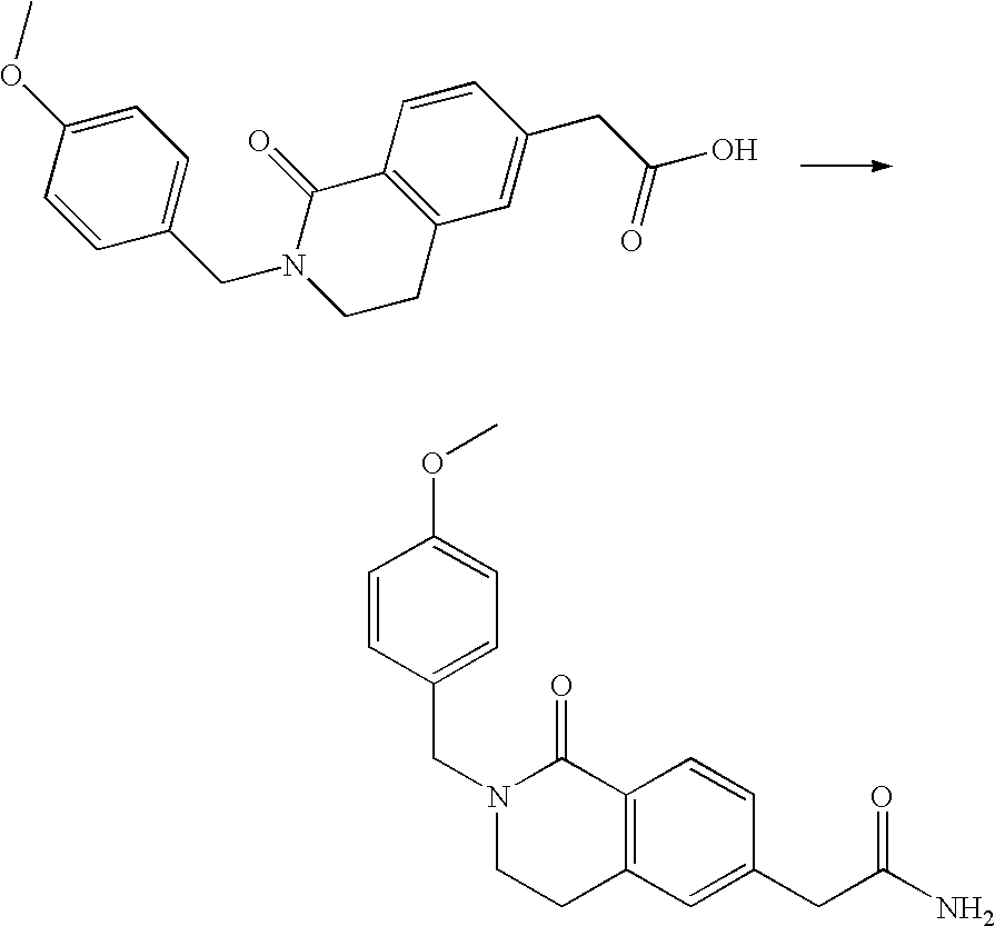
C1=C(OC)C=CC(CN2CCC3=C(C2=O)C=CC(CC(O)=O)=C3)=C1.C1=CC(CN2CCC3=C(C2=O)C=CC(CC(N)=O)=C3)=CC=C1OC
